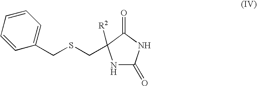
N1C(=O)NC(=O)C1([R2])CSCC1=CC=CC=C1
